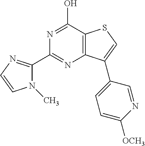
C12=C(C(O)=NC(C3=NC=CN3C)=N1)SC=C2C1=CC=C([OCH3])N=C1
